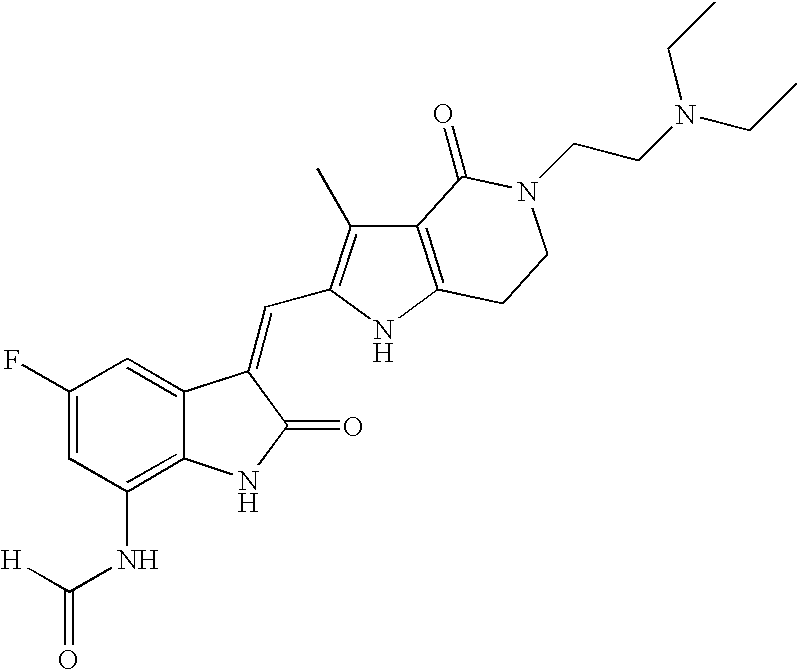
C1=C(F)C=C2C(=C1NC([H])=O)NC(=O)C2=CC1=C(C)C2=C(N1)CCN(CCN(CC)CC)C2=O
